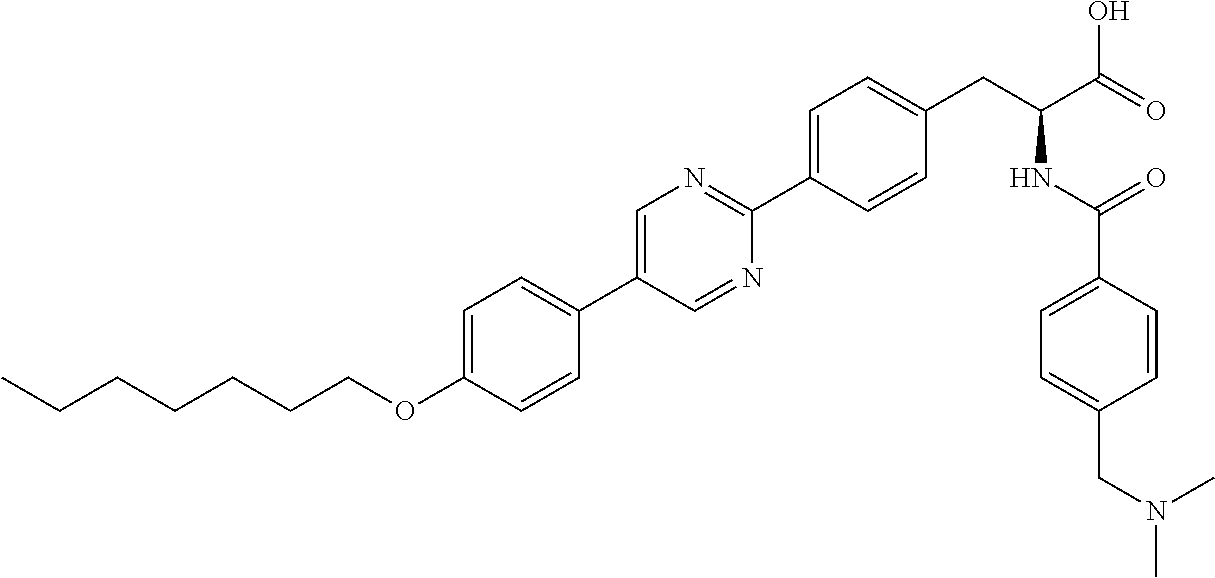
C(OC1=CC=C(C2=CN=C(C3=CC=C(CC(NC(=O)C4=CC=C(CN(C)C)C=C4)C(=O)O)C=C3)N=C2)C=C1)CCCCCC
